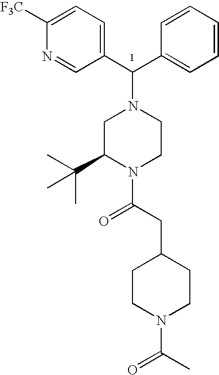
C1=C([F3C])N=CC(C(C2=CC=CC=C2)N2CC(C(C)(C)C)N(C(CC3CCN(C(C)=O)CC3)=O)CC2)=C1
